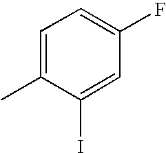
C1=C(C)C(I)=CC(F)=C1
